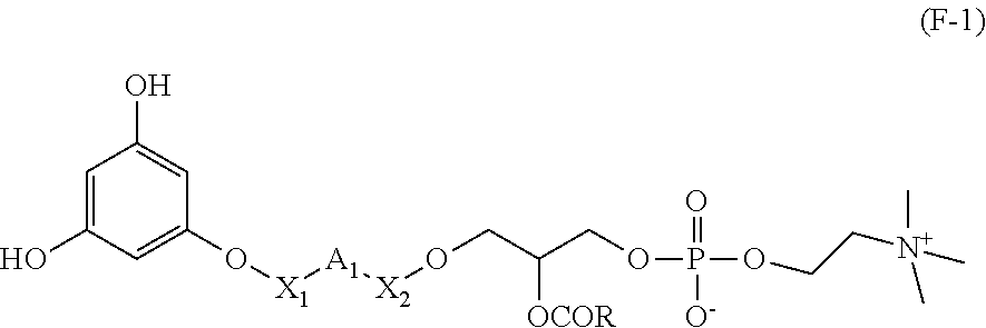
C1=C(O)C=C(O[X1][A1][X2]OCC(COP(=O)([O-])OCC[N+](C)(C)C)[OCOR])C=C1O
